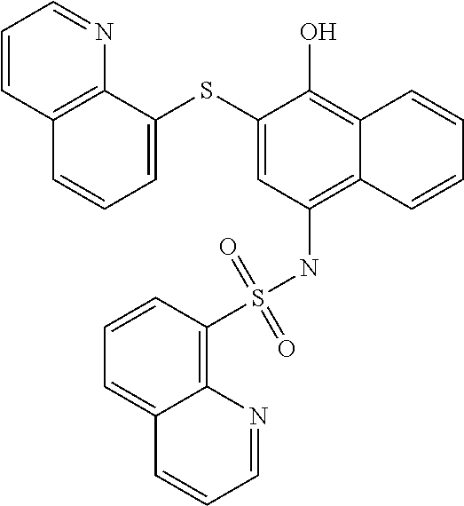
C1=C(SC2=CC(NS(C3=C4C(=CC=C3)C=CC=N4)(=O)=O)=C3C(=C2O)C=CC=C3)C2=C(C=C1)C=CC=N2
